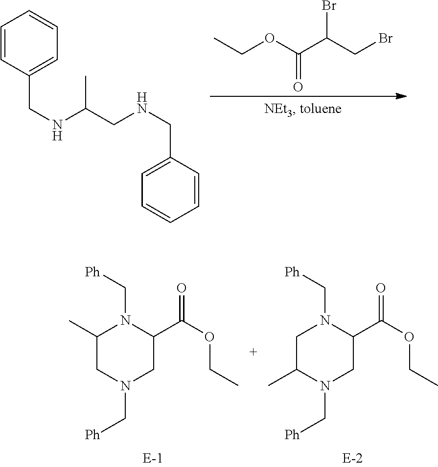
CCOC(C(Br)CBr)=O.C1=CC(CNC(CNCC2=CC=CC=C2)C)=CC=C1.C1(C)CN(C[Ph])CC(C(=O)OCC)N1C[Ph].C1C(C)N(C[Ph])CC(C(=O)OCC)N1C[Ph]
